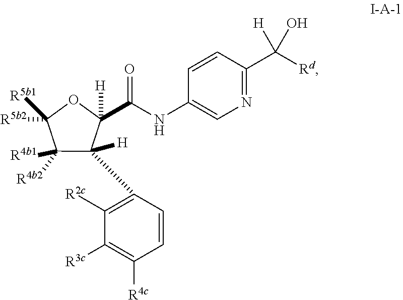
C1([R4b2])([R4b1])C(C2=C([R2c])C([R3c])=C([R4c])C=C2)([H])C([H])(C(=O)NC2=CN=C(C([Rd])(O)[H])C=C2)OC1([R5b2])[R5b1]
